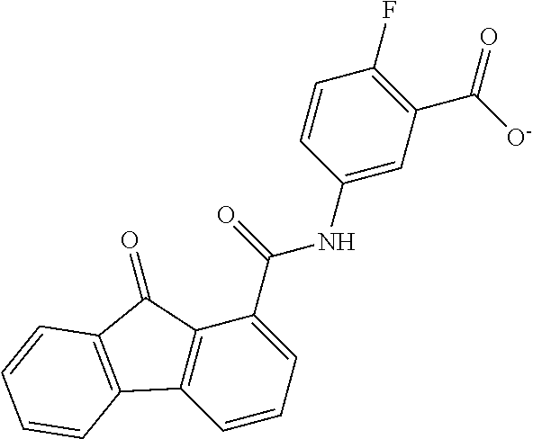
C1=CC=C(C(=O)NC2=CC(C([O-])=O)=C(F)C=C2)C2=C1C1=C(C2=O)C=CC=C1
